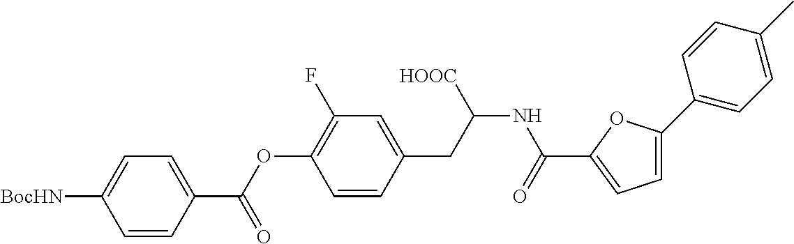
C1=CC(C(OC2=C(F)C=C(CC(NC(=O)C3=CC=C(C4=CC=C(C)C=C4)O3)[HOOC])C=C2)=O)=CC=C1[BocHN]
